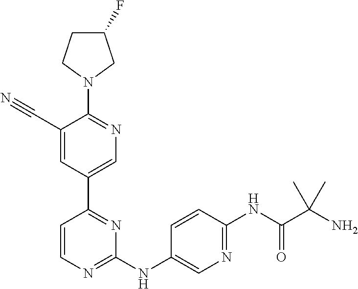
C1(F)CCN(C2=NC=C(C3=NC(NC4=CN=C(NC(C(N)(C)C)=O)C=C4)=NC=C3)C=C2C#N)C1
